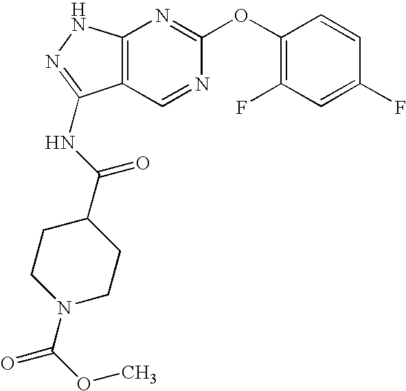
C12=C(NN=C1NC(C1CCN(C(=O)OC)CC1)=O)N=C(OC1=C(F)C=C(F)C=C1)N=C2
